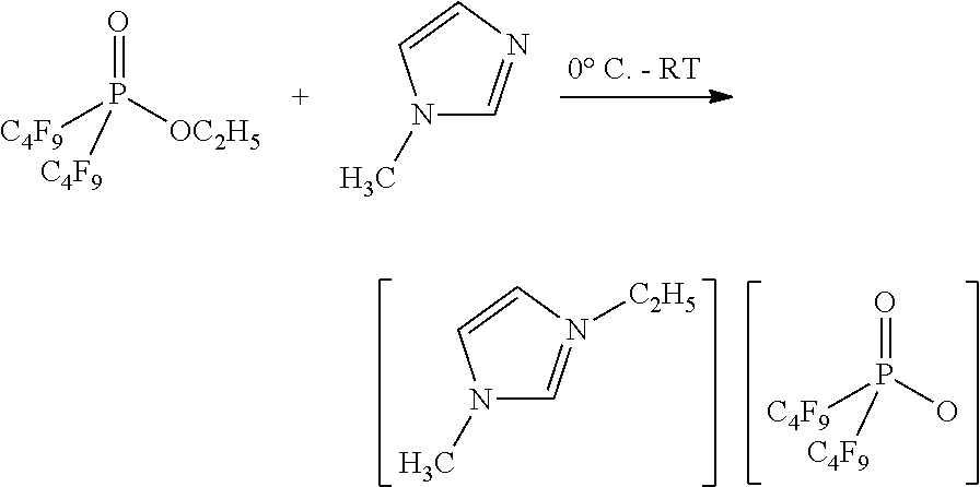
[OC2H5]P(=O)([C4F9])[C4F9].N1(C)C=NC=C1.N1(C)C=N([C2H5])C=C1.O=P(O)([C4F9])[C4F9]
